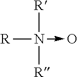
[R]N(->O)([R])[R]
